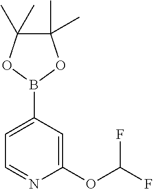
C1(OC(F)F)=CC(B2OC(C)(C)C(C)(C)O2)=CC=N1
